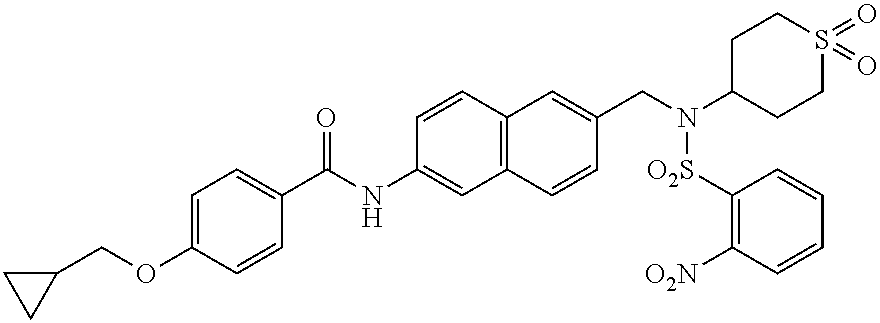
C1=C(OCC2CC2)C=CC(C(NC2=CC3=C(C=C2)C=C(CN(C2CCS(=O)(=O)CC2)[O2S]C2=C([O2N])C=CC=C2)C=C3)=O)=C1
